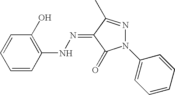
C1(NN=C2C(=O)N(C3=CC=CC=C3)N=C2C)=C(O)C=CC=C1
